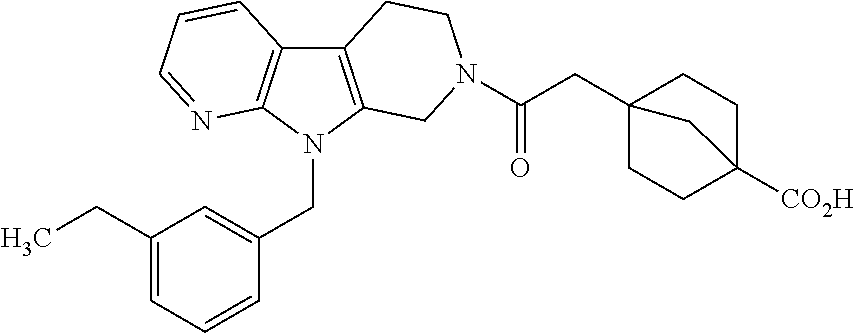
C12=C(N(CC3=CC(CC)=CC=C3)C3=C1C=CC=N3)CN(C(CC13CCC([CO2H])(CC1)C3)=O)CC2
